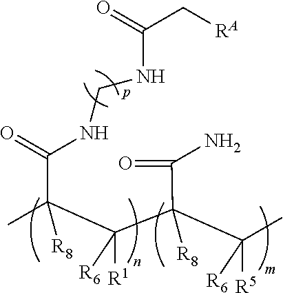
CC(C(C(C(C)([R5])[R6])(C(N)=O)[R8])([R1])[R6])(C(NCNC(C[RA])=O)=O)[R8]
